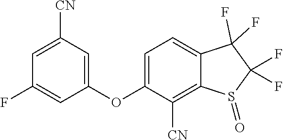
C1=C2C(F)(F)C(F)(F)S(=O)C2=C([CN])C(OC2=CC([CN])=CC(F)=C2)=C1
